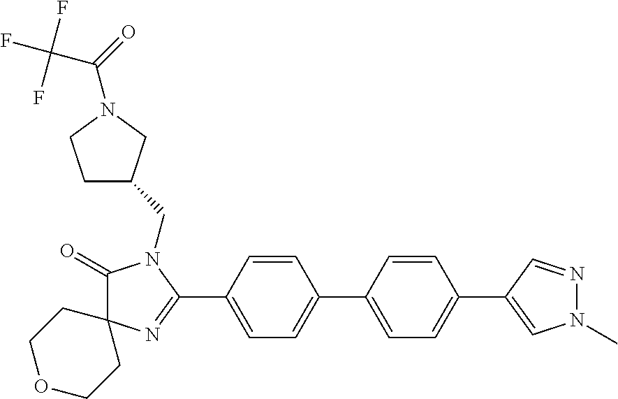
C1(=O)N(CC2CCN(C(=O)C(F)(F)F)C2)C(C2=CC=C(C3=CC=C(C4=CN(C)N=C4)C=C3)C=C2)=NC12CCOCC2
